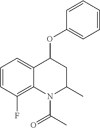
C1=CC(F)=C2C(=C1)C(OC1=CC=CC=C1)CC(C)N2C(C)=O
